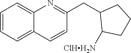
C1=CC=C2C(=C1)N=C(CC1C([ClHH2N])CCC1)C=C2
